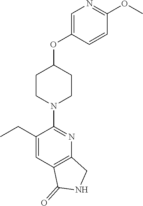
C1CN(C2=NC3=C(C=C2CC)C(=O)NC3)CCC1OC1=CN=C(OC)C=C1
